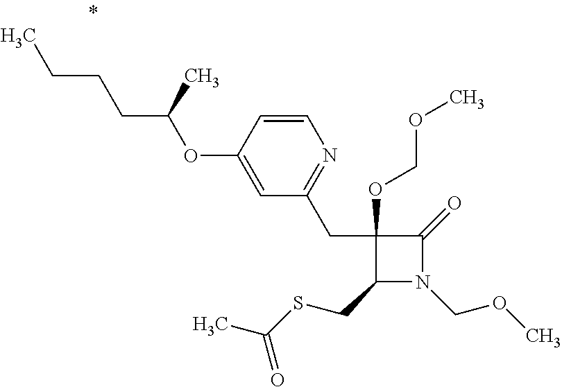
C1(CC2=NC=CC(OC(CCCC)C)=C2)(OCOC)C(CSC(C)=O)N(COC)C1=O
